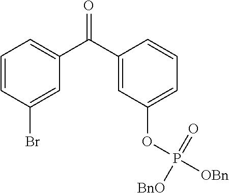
C1=CC(Br)=CC(C(C2=CC(OP([OBn])(=O)[BnO])=CC=C2)=O)=C1
